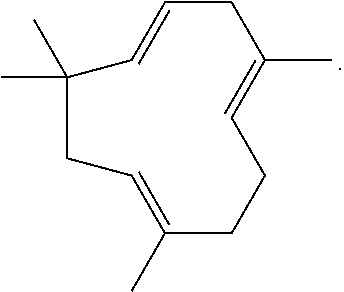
C1=C(C)CC=CC(C)(C)CC=C(C)CC1
